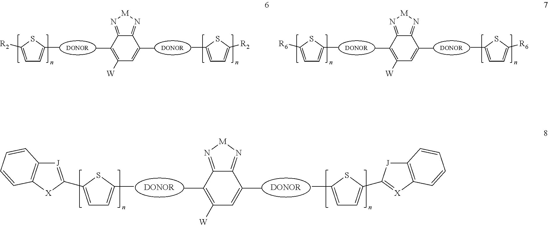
C12=N[M]N=C1C(C)=C([W])C=C2C.CC1=CC=C([R2])S1.CC1=CC=C([R2])S1.C12=N[M]N=C1C(C)=C([W])C=C2C.CC1=CC=C([R6])S1.CC1=CC=C([R6])S1.C12=N[M]N=C1C(C)=C([W])C=C2C.CC1=CC=C(C2=[J]C3=C([X]2)C=CC=C3)S1.CC1=CC=C(C2=[X]C3=C([J]2)C=CC=C3)S1
